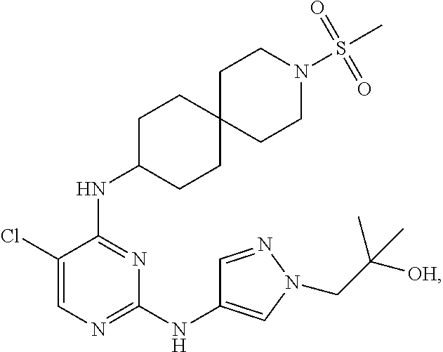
N1=C(NC2CCC3(CC2)CCN(S(=O)(=O)C)CC3)C(Cl)=CN=C1NC1=CN(CC([OH])(C)C)N=C1
